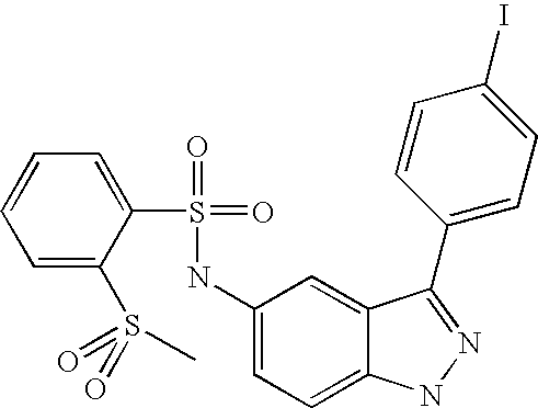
C1=CC=C(S(=O)(=O)C)C(S(=O)(=O)NC2=CC=C3C(=C2)C(C2=CC=C(I)C=C2)=NN3)=C1
